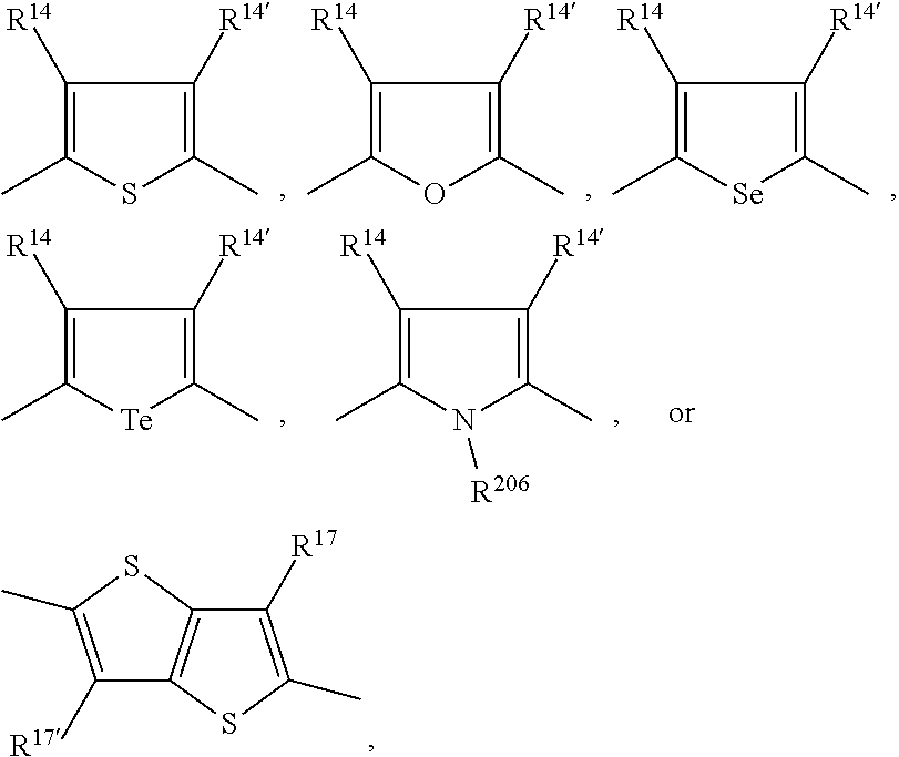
C1([R17])=C(C)SC2=C1SC(C)=C2[R17].C1([R14])=C(C)SC(C)=C1[R14].C1([R14])=C(C)OC(C)=C1[R14].C1([R14])=C(C)[Se]C(C)=C1[R14].C1([R14])=C(C)N([R206])C(C)=C1[R14].C1([R14])=C(C)[Te]C(C)=C1[R14]
